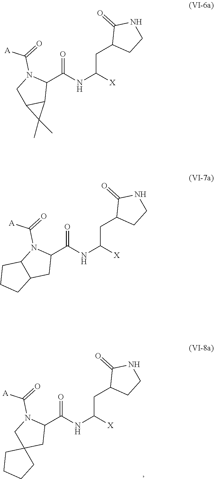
O=C(NC([X])CC1CCNC1=O)C1N(C(=O)[A])CC2(C1)CCCC2.O=C(NC([X])CC1CCNC1=O)C1N(C(=O)[A])CC2C1C2(C)C.O=C(NC([X])CC1CCNC1=O)C1N(C(=O)[A])C2C(C1)CCC2
